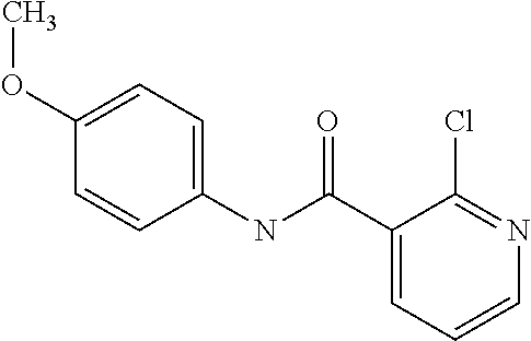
C1(NC(C2=CC=CN=C2Cl)=O)=CC=C(OC)C=C1
